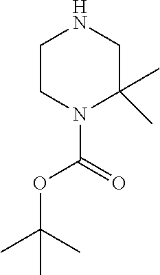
C1CN(C(=O)OC(C)(C)C)C(C)(C)CN1
